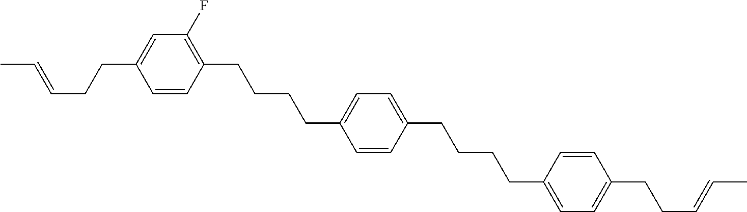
C1=CC(CCCCC2=CC=C(CCCCC3=CC=C(CCC=CC)C=C3)C=C2)=C(F)C=C1CCC=CC
